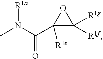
CN(C(C1([R1e])C([R1g])([R1f])O1)=O)[R1a]
